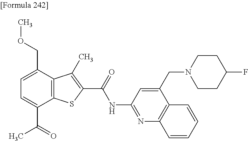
C1=C(C(=O)C)C2=C(C(COC)=C1)C(C)=C(C(=O)NC1=NC3=C(C(CN4CCC(F)CC4)=C1)C=CC=C3)S2
